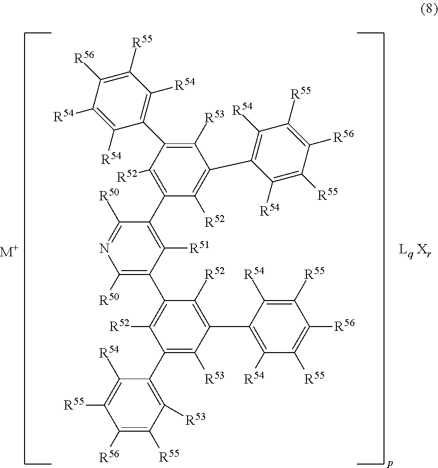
C1(C2=C([R53])C(C3=C([R54])C([R55])=C([R56])C([R55])=C3[R54])=C([R52])C(C3=C([R50])N=C([R50])C(C4=C([R52])C(C5=C([R54])C([R55])=C([R56])C([R54])=C5[R54])=C([R53])C(C5=C([R54])C([R55])=C([R56])C([R55])=C5[R54])=C4[R52])=C3[R51])=C2[R52])=C([R53])C([R55])=C([R56])C([R55])=C1[R54].[M+]
